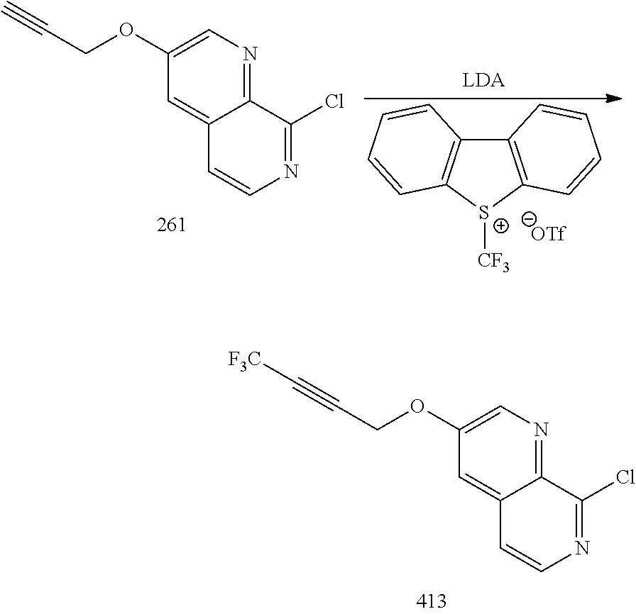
C12=NC=C(OCC#C)C=C1C=CN=C2Cl.C12=C([S+]([CF3])C3=C1C=CC=C3)C=CC=C2.C12=NC=C(OCC#C[F3C])C=C1C=CN=C2Cl
